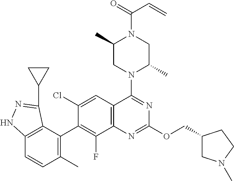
C12=C(C(C3=C(F)C4=C(C=C3Cl)C(N3C(C)CN(C(=O)C=C)C(C)C3)=NC(OCC3CN(C)CC3)=N4)=C(C)C=C1)C(C1CC1)=NN2
